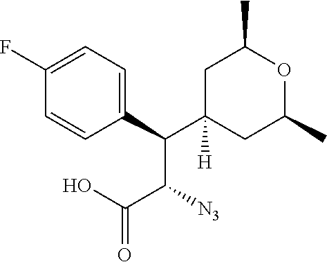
C(C1([H])CC(C)OC(C)C1)(C(C(O)=O)[N3])C1=CC=C(F)C=C1
